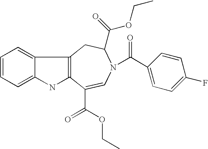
C1=CC=C2C(=C1)C1=C(N2)C(C(=O)OCC)=CN(C(C2=CC=C(F)C=C2)=O)C(C(OCC)=O)C1
